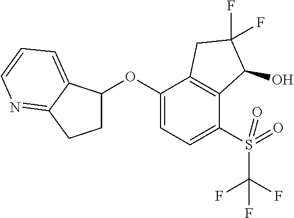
C1(OC2CCC3=NC=CC=C23)=CC=C(S(C(F)(F)F)(=O)=O)C2=C1CC(F)(F)C2O
